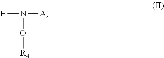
[H]N([A])O[R4]
